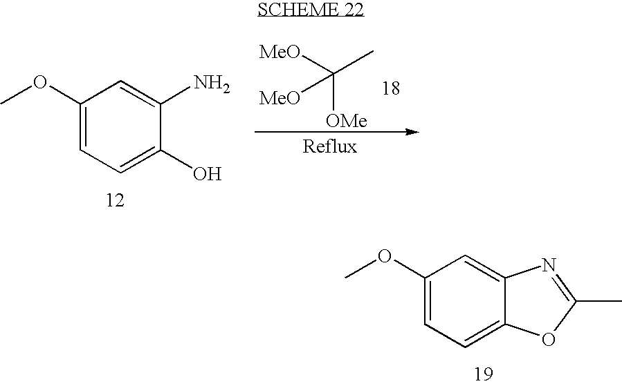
[MeO]C(C)([OMe])[MeO].C1(OC)=CC=C(O)C(N)=C1.C1(OC)=CC=C2C(=C1)N=C(C)O2
